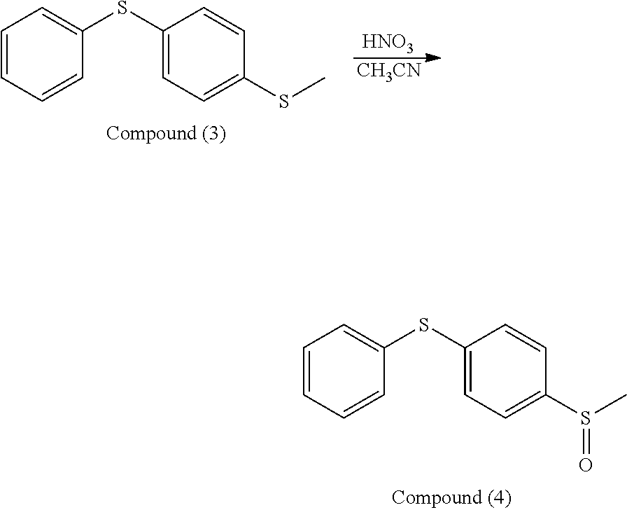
C1=C(SC2=CC=C(S(C)=O)C=C2)C=CC=C1.C1=C(SC2=CC=C(SC)C=C2)C=CC=C1.[HNO3].[CH3CN]
